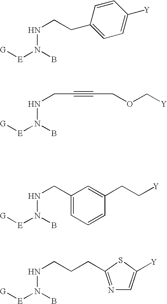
N(B)([E][G])NCCC1=CC=C([Y])C=C1.N(B)([E][G])NCC#CCOC[Y].N(B)([E][G])NCC1=CC=CC(CC[Y])=C1.N(B)([E][G])NCCCC1=NC=C([Y])S1
